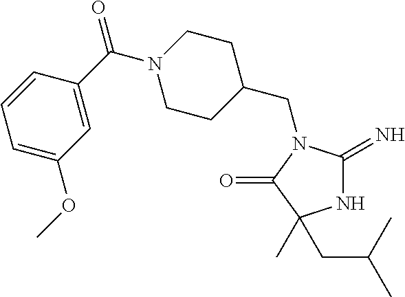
N1C(=N)N(CC2CCN(C(C3=CC(OC)=CC=C3)=O)CC2)C(=O)C1(C)CC(C)C
